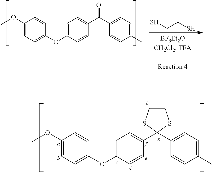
C1(OC)=CC=C(OC2=CC=C(C3(C4=CC=C(C)C=C4)SCCS3)C=C2)C=C1.C1(OC)=CC=C(OC2=CC=C(C(=O)C3=CC=C(C)C=C3)C=C2)C=C1.SCCS
